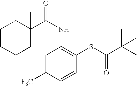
C1CCCC(C)(C(NC2=C(SC(=O)C(C)(C)C)C=CC([F3C])=C2)=O)C1
